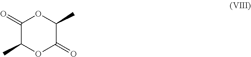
C1(=O)C(C)OC(=O)C(C)O1
